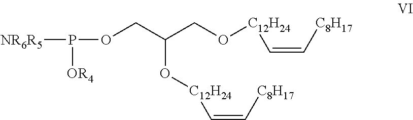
[NR6R5]P([OR4])OCC(CO[C12H24]C=C[C8H17])O[C12H24]C=C[C8H17]
